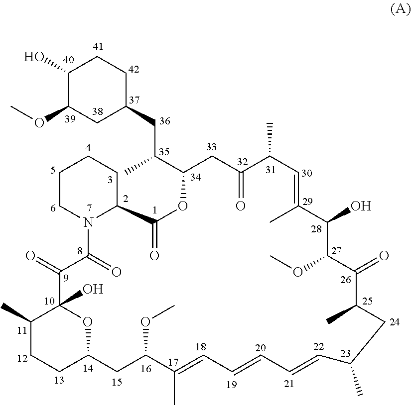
C1(O)C(OC)CC(CC(C2CC(=O)C(C)C=C(C)C(O)C(OC)C(=O)C(C)CC(C)C=CC=CC=C(C)C(OC)CC3CCC(C)C(O)(C(=O)C(=O)N4C(CCCC4)C(=O)O2)O3)C)CC1
